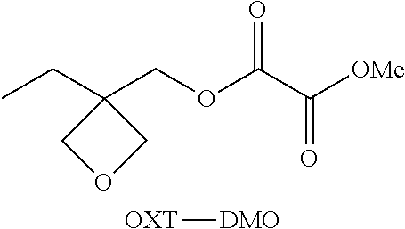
CCC1(COC(C([OMe])=O)=O)COC1.[OXT][DMO]
